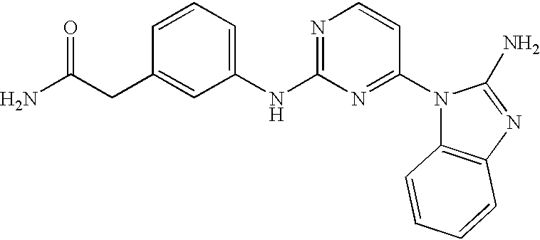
C1(NC2=NC=CC(N3C4=C(N=C3N)C=CC=C4)=N2)=CC=CC(CC(N)=O)=C1
